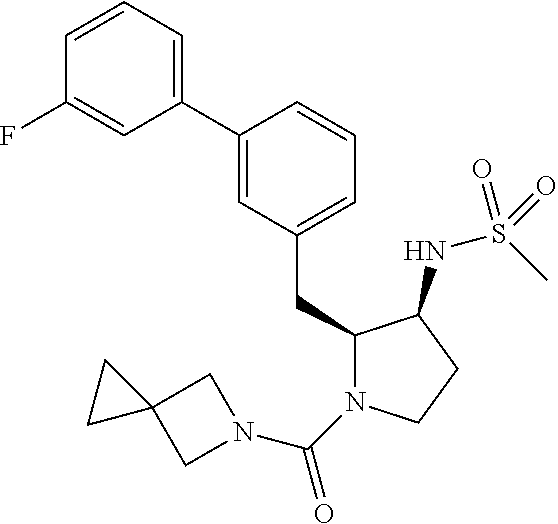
C1(C2=CC=CC(F)=C2)=CC(CC2N(C(=O)N3CC4(C3)CC4)CCC2NS(C)(=O)=O)=CC=C1
